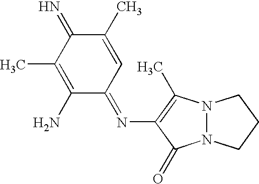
C1(C)=CC(=NC2=C(C)N3N(C2=O)CCC3)C(N)=C(C)C1=N
